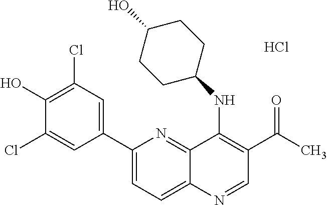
C1(C2=CC=C3C(=N2)C(NC2CCC(O)CC2)=C(C(C)=O)C=N3)=CC(Cl)=C(O)C(Cl)=C1.Cl
